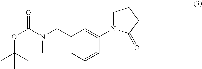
O(C(N(CC1=CC=CC(N2CCCC2=O)=C1)C)=O)C(C)(C)C
